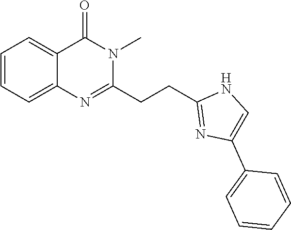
C1=CC=C2C(=C1)C(=O)N(C)C(CCC1=NC(C3=CC=CC=C3)=CN1)=N2
